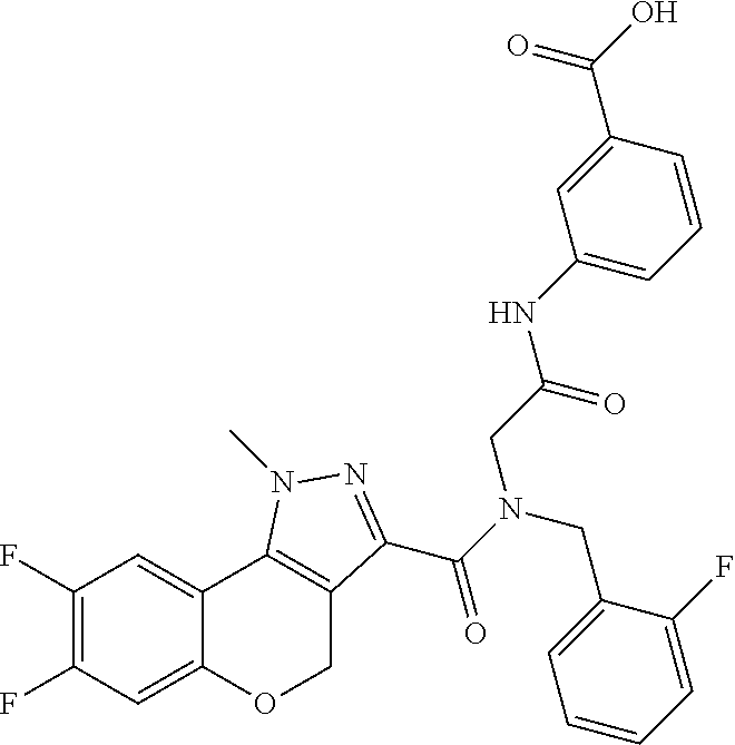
C1(F)=C(F)C=C2C(=C1)C1=C(CO2)C(C(N(CC2=CC=CC=C2F)CC(NC2=CC=CC(C(O)=O)=C2)=O)=O)=NN1C
